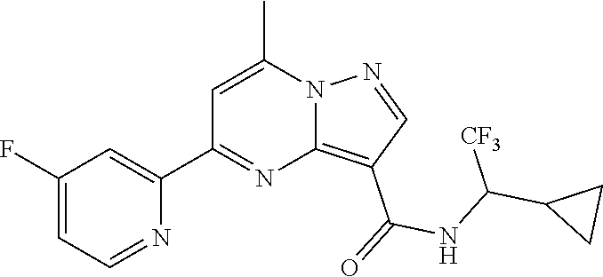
C12=C(C(=O)NC(C3CC3)[CF3])C=NN1C(C)=CC(C1=CC(F)=CC=N1)=N2
